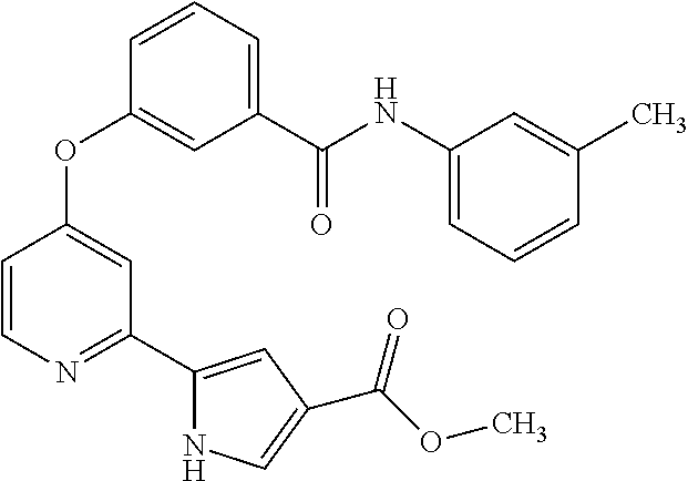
C1(C(NC2=CC=CC(C)=C2)=O)=CC=CC(OC2=CC(C3=CC(C(=O)OC)=CN3)=NC=C2)=C1
